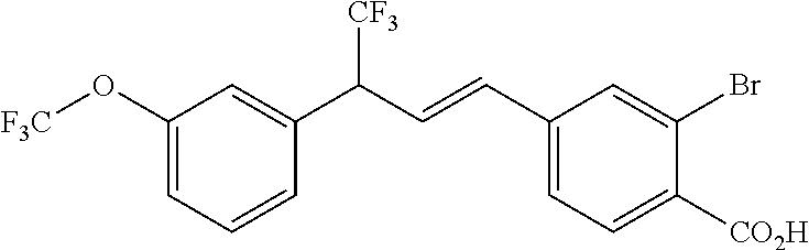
C1(C(C=CC2=CC=C([CO2H])C(Br)=C2)[CF3])=CC(O[F3C])=CC=C1
